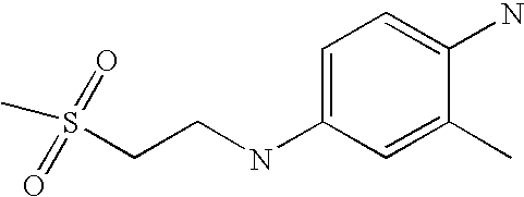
CS(CCNC1=CC=C(N)C(C)=C1)(=O)=O
